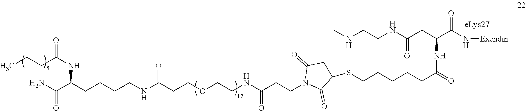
CCCC(NC(CCCCNC(CCOCCNC(CCN1C(=O)C(SCCCCCC(=O)NC(C(N[Exendin])=O)CC(NCCNC)=O)CC1=O)=O)=O)C(N)=O)=O
